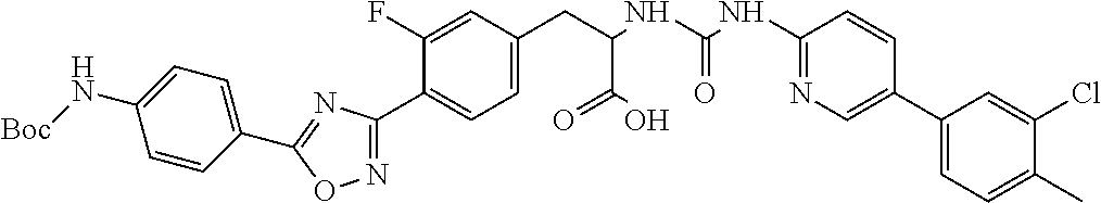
C1=C(F)C(C2=NOC(C3=CC=C(N[Boc])C=C3)=N2)=CC=C1CC(C(=O)O)NC(=O)NC1=NC=C(C2=CC=C(C)C(Cl)=C2)C=C1
